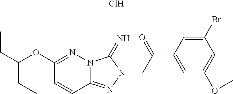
CCC(CC)OC1=NN2C(=NN(CC(C3=CC(OC)=CC(Br)=C3)=O)C2=N)C=C1.Cl
